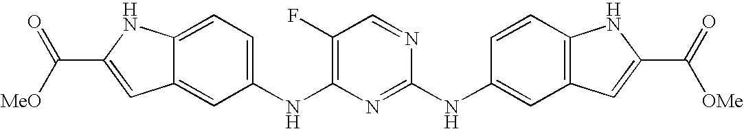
C12=CC(NC3=C(F)C=NC(NC4=CC5=C(C=C4)NC(C([OMe])=O)=C5)=N3)=CC=C1NC(C([MeO])=O)=C2
